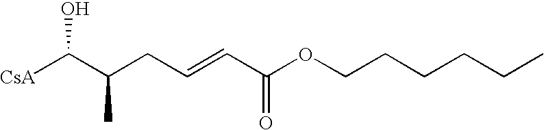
[CsA]C(C(CC=CC(=O)OCCCCCC)C)O
